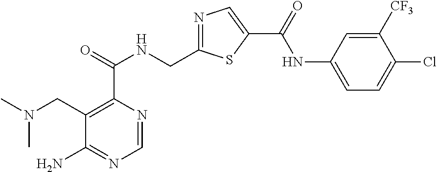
C1=NC(C(=O)NCC2=NC=C(C(=O)NC3=CC=C(Cl)C([CF3])=C3)S2)=C(CN(C)C)C(N)=N1
